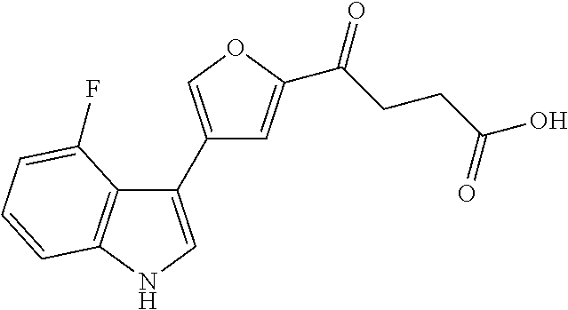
C12=C(NC=C1C1=COC(C(CCC(O)=O)=O)=C1)C=CC=C2F
